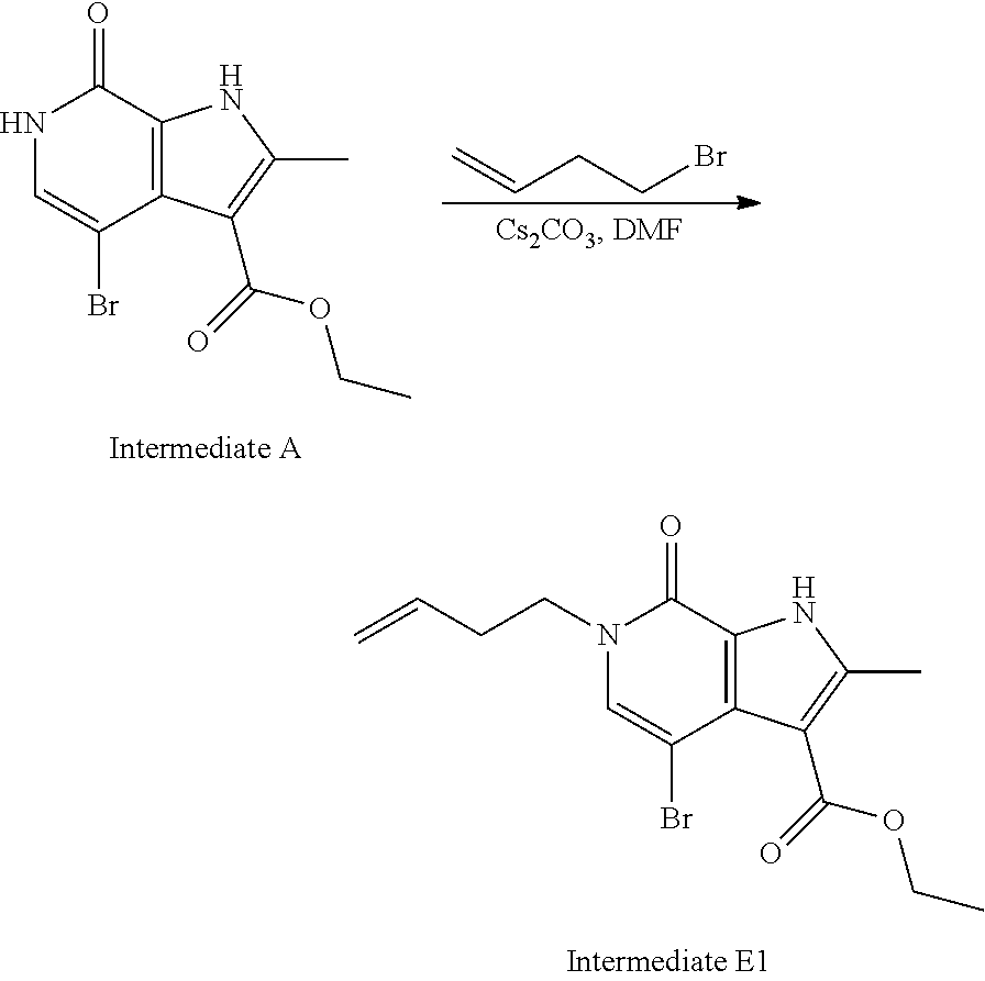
C=CCCBr.N1C=C(Br)C2=C(C1=O)NC(C)=C2C(=O)OCC.N1(CCC=C)C=C(Br)C2=C(C1=O)NC(C)=C2C(=O)OCC
